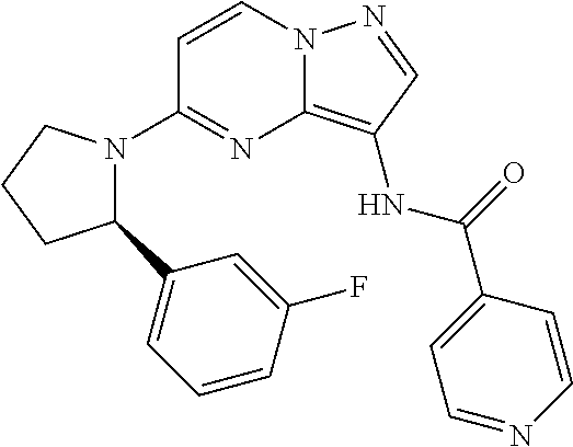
C1=CN2C(=C(NC(=O)C3=CC=NC=C3)C=N2)N=C1N1C(C2=CC=CC(F)=C2)CCC1
